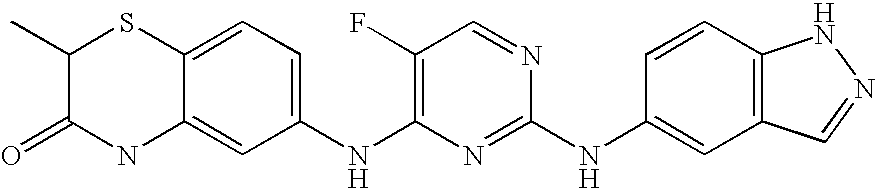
C1(F)=C(NC2=CC=C3C(=C2)NC(=O)C(C)S3)N=C(NC2=CC3=C(C=C2)NN=C3)N=C1
